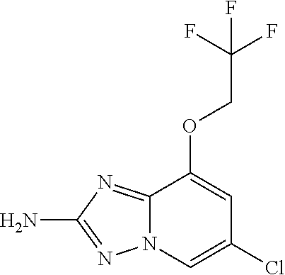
C12=NC(N)=NN1C=C(Cl)C=C2OCC(F)(F)F
